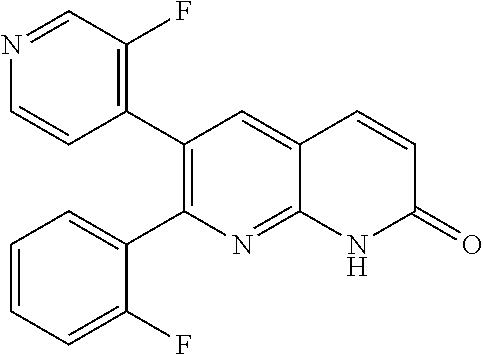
N1=CC(F)=C(C2=C(C3=CC=CC=C3F)N=C3C(=C2)C=CC(=O)N3)C=C1
